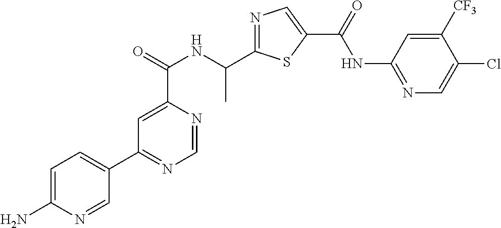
N1=C(C(NC(C2=CC(C3=CC=C(N)N=C3)=NC=N2)=O)C)SC(C(=O)NC2=NC=C(Cl)C([CF3])=C2)=C1
